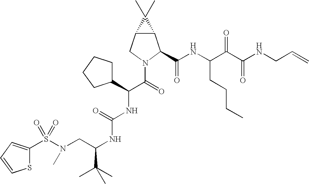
S(N(CC(NC(NC(C(=O)N1C(C(NC(C(C(NCC=C)=O)=O)CCCC)=O)C2C(C1)C2(C)C)C1CCCC1)=O)C(C)(C)C)C)(=O)(=O)C1=CC=CS1
